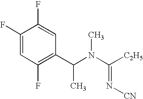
C1(F)=CC(F)=C(C(N(C([C2H5])=N[CN])C)C)C=C1F
